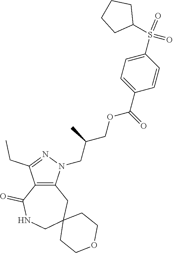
C12=C(N(CC(COC(C3=CC=C(S(=O)(=O)C4CCCC4)C=C3)=O)C)N=C1CC)CC1(CNC2=O)CCOCC1
